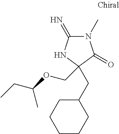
N1(C)C(=N)NC(CC2CCCCC2)(COC(C)CC)C1=O
